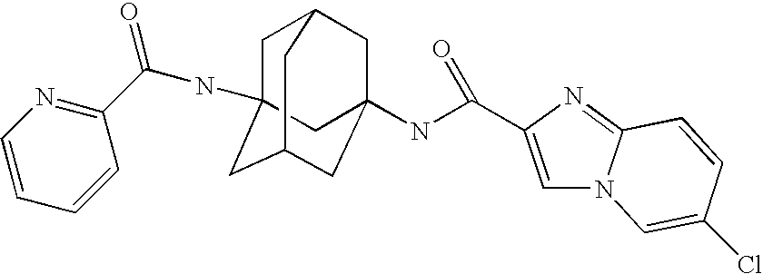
C1C2CC3(NC(=O)C4=CN5C(=N4)C=CC(Cl)=C5)CC(CC1(NC(=O)C1=NC=CC=C1)C3)C2
